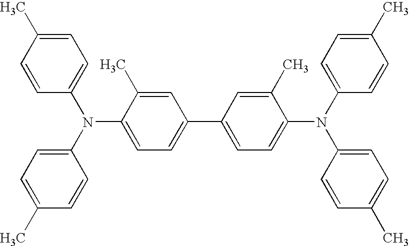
C1=C(C)C=CC(N(C2=CC=C(C)C=C2)C2=CC=C(C3=CC=C(N(C4=CC=C(C)C=C4)C4=CC=C(C)C=C4)C(C)=C3)C=C2C)=C1
